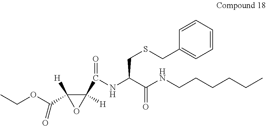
C1(C(NC(C(=O)NCCCCCC)CSCC2=CC=CC=C2)=O)([H])C(C(OCC)=O)([H])O1
